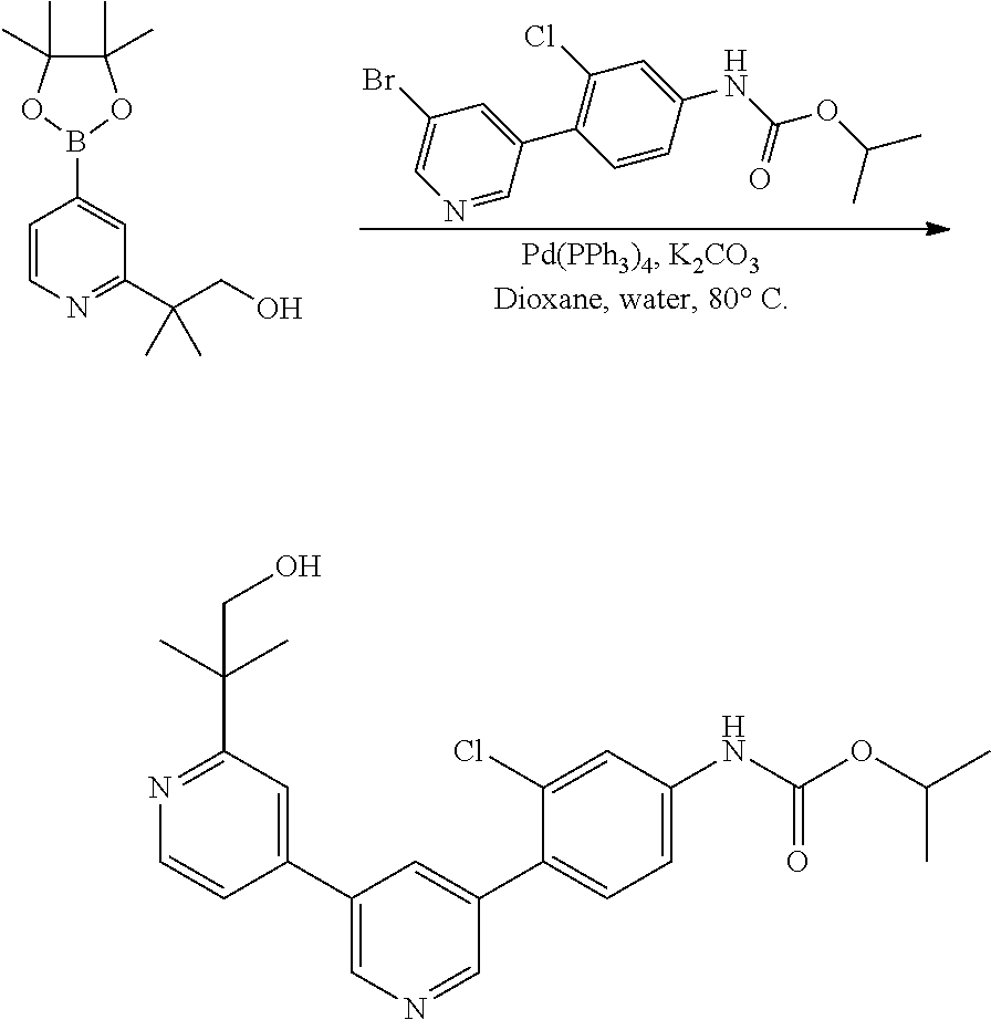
C1(C)(C)C(C)(C)OB(C2=CC(C(CO)(C)C)=NC=C2)O1.N1=CC(C2=C(Cl)C=C(NC(OC(C)C)=O)C=C2)=CC(Br)=C1.C(C1=NC=CC(C2=CN=CC(C3=CC=C(NC(=O)OC(C)C)C=C3Cl)=C2)=C1)(C)(C)CO
